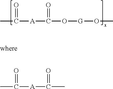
C([A]C(O[G]OC)=O)(=O)C.C([A]C(C)=O)(=O)C
